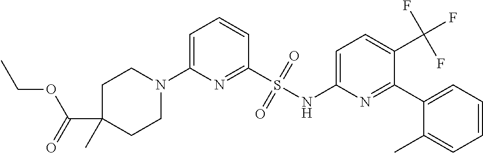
C1=C(N2CCC(C(=O)OCC)(C)CC2)N=C(S(NC2=CC=C(C(F)(F)F)C(C3=CC=CC=C3C)=N2)(=O)=O)C=C1
